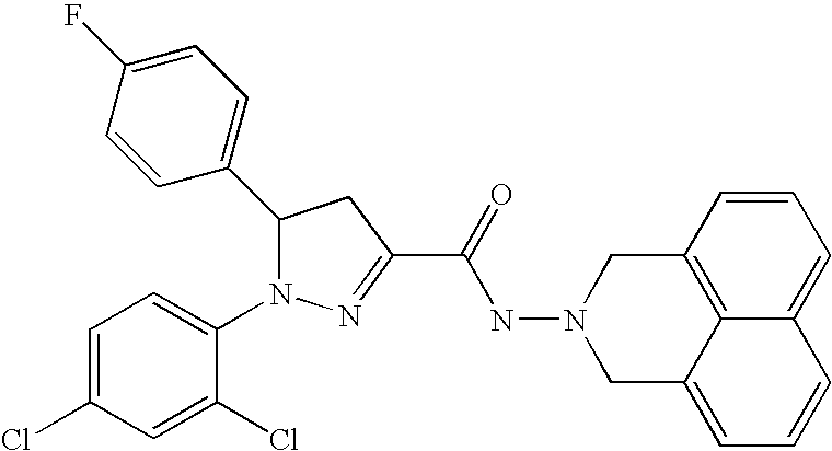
C1(C2N(C3=CC=C(Cl)C=C3Cl)N=C(C(=O)NN3CC4=CC=CC5=CC=CC(=C45)C3)C2)=CC=C(F)C=C1
